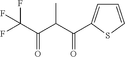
C1=CSC(C(C(C(C(F)(F)F)=O)C)=O)=C1
